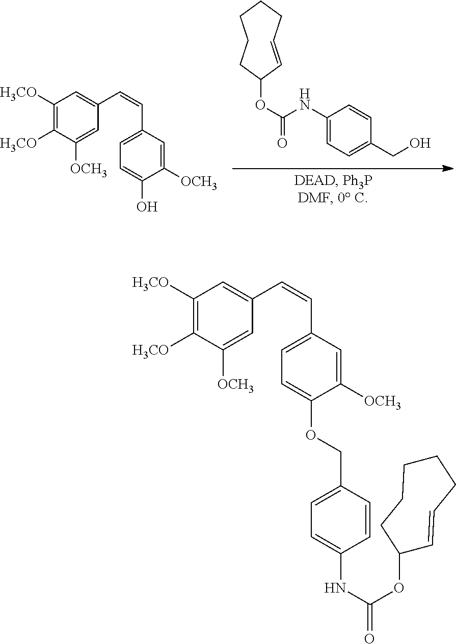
C1CCCC=CC(OC(=O)NC2=CC=C(CO)C=C2)C1.C1(C=CC2=CC([H3CO])=C([H3CO])C([OCH3])=C2)=CC=C(O)C([OCH3])=C1.C1(C=CC2=CC([H3CO])=C([H3CO])C([OCH3])=C2)=CC=C(OCC2=CC=C(NC(=O)OC3C=CCCCCC3)C=C2)C([OCH3])=C1
